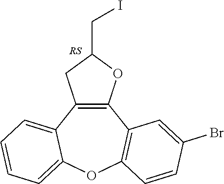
C12=C(C3=CC=CC=C3OC3=C1C=C(Br)C=C3)CC(CI)O2
